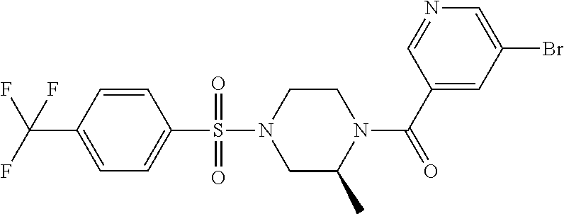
C1=CC(C(F)(F)F)=CC=C1S(N1CC(C)N(C(C2=CC(Br)=CN=C2)=O)CC1)(=O)=O
